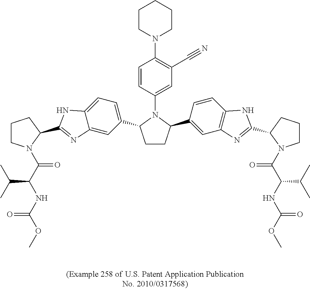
C(C(C)C)(C(=O)N1CCCC1C1=NC2=CC(C3CCC(C4=CC5=C(C=C4)NC(C4CCCN4C(=O)C(C(C)C)NC(=O)OC)=N5)N3C3=CC(C#N)=C(N4CCCCC4)C=C3)=CC=C2N1)NC(OC)=O
